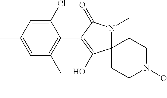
C1(Cl)=CC(C)=CC(C)=C1C1=C(O)C2(N(C)C1=O)CCN(OC)CC2
